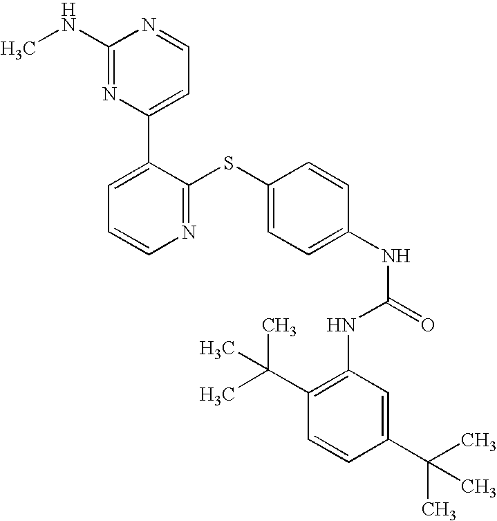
C1(NC)=NC(C2=CC=CN=C2SC2=CC=C(NC(=O)NC3=C(C(C)(C)C)C=CC(C(C)(C)C)=C3)C=C2)=CC=N1
